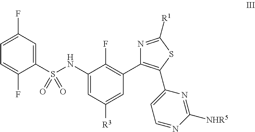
C1(S(NC2=CC([R3])=CC(C3=C(C4=CC=NC([NHR5])=N4)SC([R1])=N3)=C2F)(=O)=O)=CC(F)=CC=C1F
